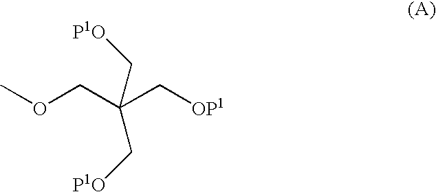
COCC(C[OP1])(C[P1O])C[P1O]
